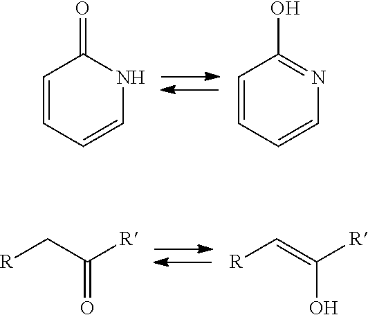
C1=CC=CNC1=O.C1=CC=CN=C1O.[R]CC([R])=O.[R]C=C([R])O
